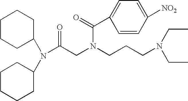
C1CCC(N(C2CCCCC2)C(CN(CCCN(CC)CC)C(=O)C2=CC=C([NO2])C=C2)=O)CC1
